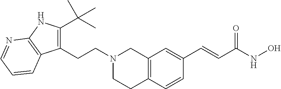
C12=C(C=CC(C=CC(NO)=O)=C1)CCN(CCC1=C(C(C)(C)C)NC3=C1C=CC=N3)C2
